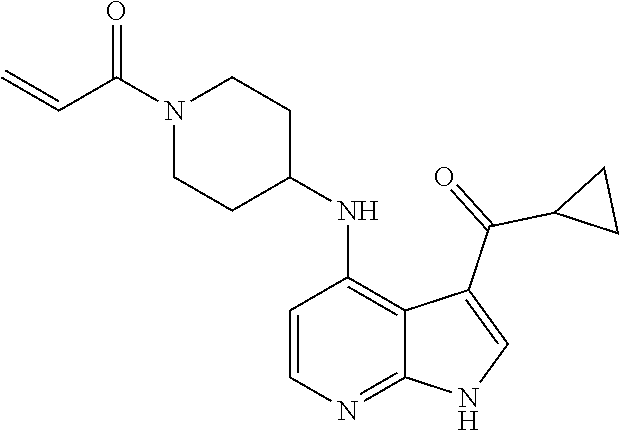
N1(C(C=C)=O)CCC(NC2=C3C(=NC=C2)NC=C3C(=O)C2CC2)CC1
